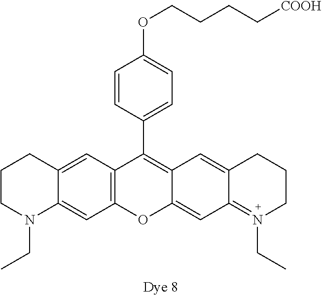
C1CN(CC)C2=CC3=C(C=C2C1)C(C1=CC=C(OCCCC[COOH])C=C1)=C1C(=CC2=N(CC)CCCC2=C1)O3
